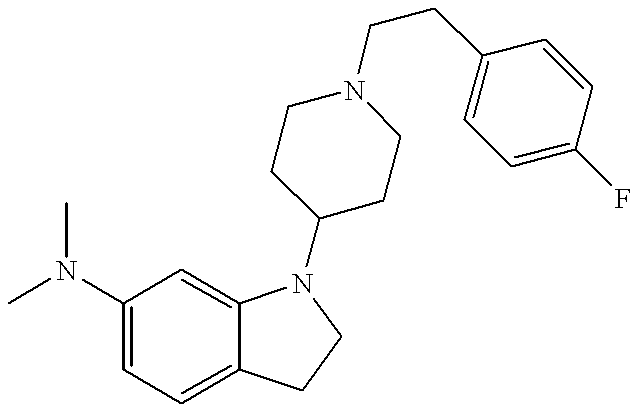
C1(N(C)C)=CC=C2C(=C1)N(C1CCN(CCC3=CC=C(F)C=C3)CC1)CC2
